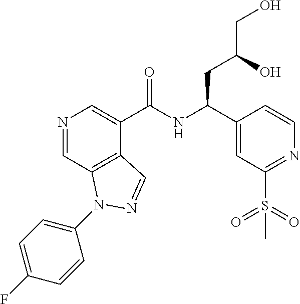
N1=CC2=C(C(C(NC(C3=CC(S(=O)(=O)C)=NC=C3)CC(CO)O)=O)=C1)C=NN2C1=CC=C(F)C=C1
